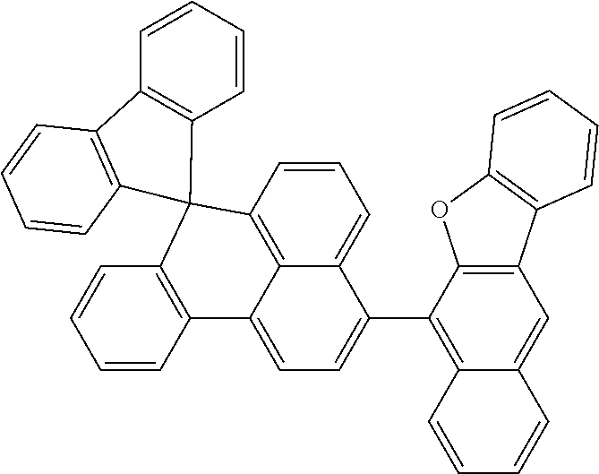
C1=CC2=C3C(=C1)C(C1=C4C(=CC5=C1OC1=C5C=CC=C1)C=CC=C4)=CC=C3C1=C(C=CC=C1)C21C2=C(C=CC=C2)C2=C1C=CC=C2
